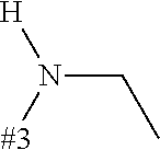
C(N([#3])[H])C
